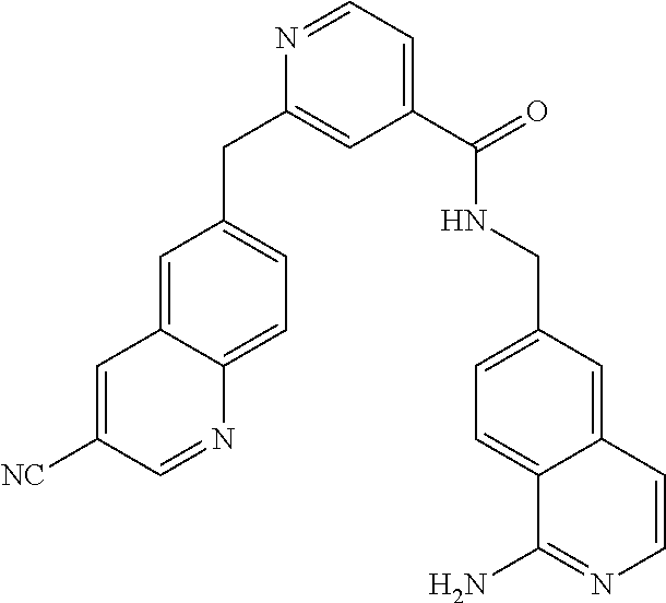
C1=C2C(=CC=C1CC1=CC(C(=O)NCC3=CC=C4C(=C3)C=CN=C4N)=CC=N1)N=CC([NC])=C2
